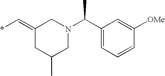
C1(C(N2CC(=C*)CC(C)C2)C)=CC=CC([OMe])=C1
